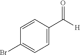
C1=CC(Br)=CC=C1C(=O)[H]
